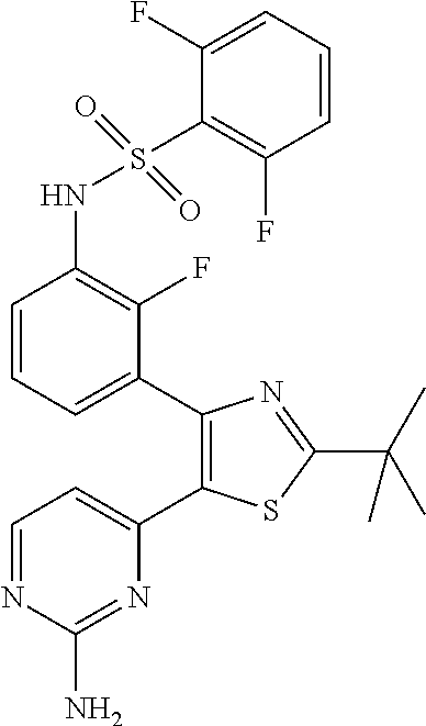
C1=CC=C(F)C(S(NC2=C(F)C(C3=C(C4=CC=NC(N)=N4)SC(C(C)(C)C)=N3)=CC=C2)(=O)=O)=C1F
